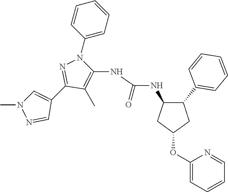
C1(C2=NN(C3=CC=CC=C3)C(NC(=O)NC3CC(OC4=CC=CC=N4)CC3C3=CC=CC=C3)=C2C)=CN(C)N=C1
